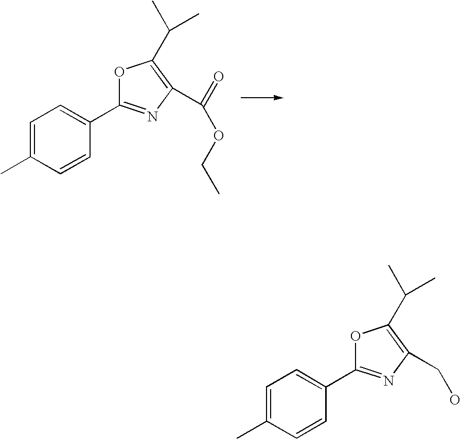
C1=C(C)C=CC(C2=NC(C(=O)OCC)=C(C(C)C)O2)=C1.C1=C(C)C=CC(C2=NC(CO)=C(C(C)C)O2)=C1
